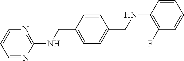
C1=CC(CNC2=NC=CC=N2)=CC=C1CNC1=C(F)C=CC=C1
